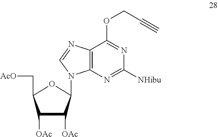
C1([OAc])C([OAc])C(N2C3=C(C(OCC#C)=NC([NHibu])=N3)N=C2)OC1C[AcO]
